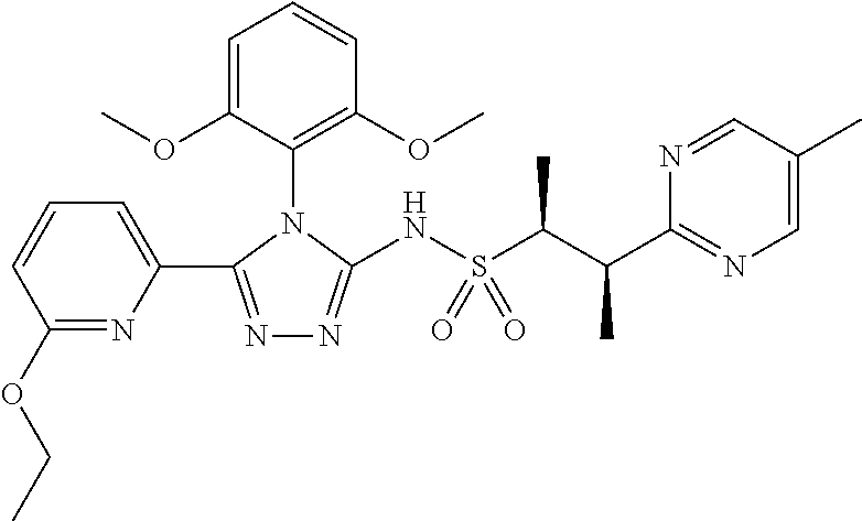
C1=CC=C(C2=NN=C(NS(C(C(C3=NC=C(C)C=N3)C)C)(=O)=O)N2C2=C(OC)C=CC=C2OC)N=C1OCC
